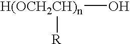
[H(OCH2CH)n](O)[R]
